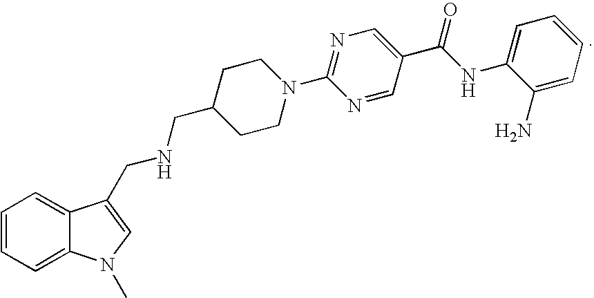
C1=CC=C2C(=C1)C(CNCC1CCN(C3=NC=C(C(NC4=CC=CC=C4N)=O)C=N3)CC1)=CN2C
